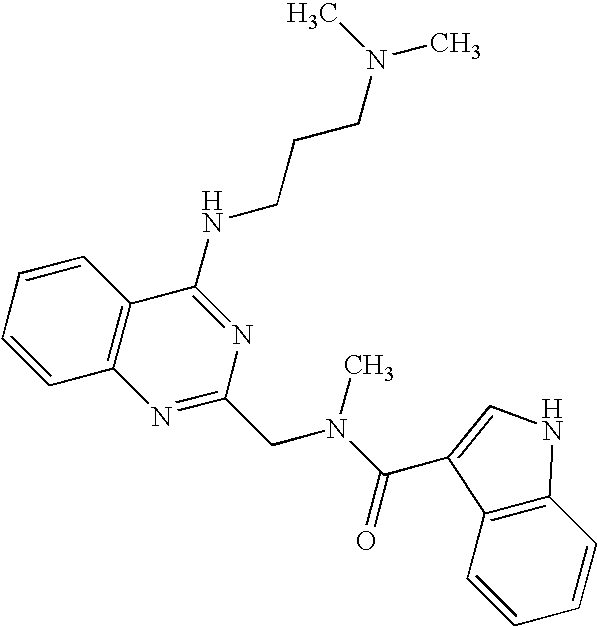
C1=CC=CC2=C1N=C(CN(C(=O)C1=CNC3=C1C=CC=C3)C)N=C2NCCCN(C)C
